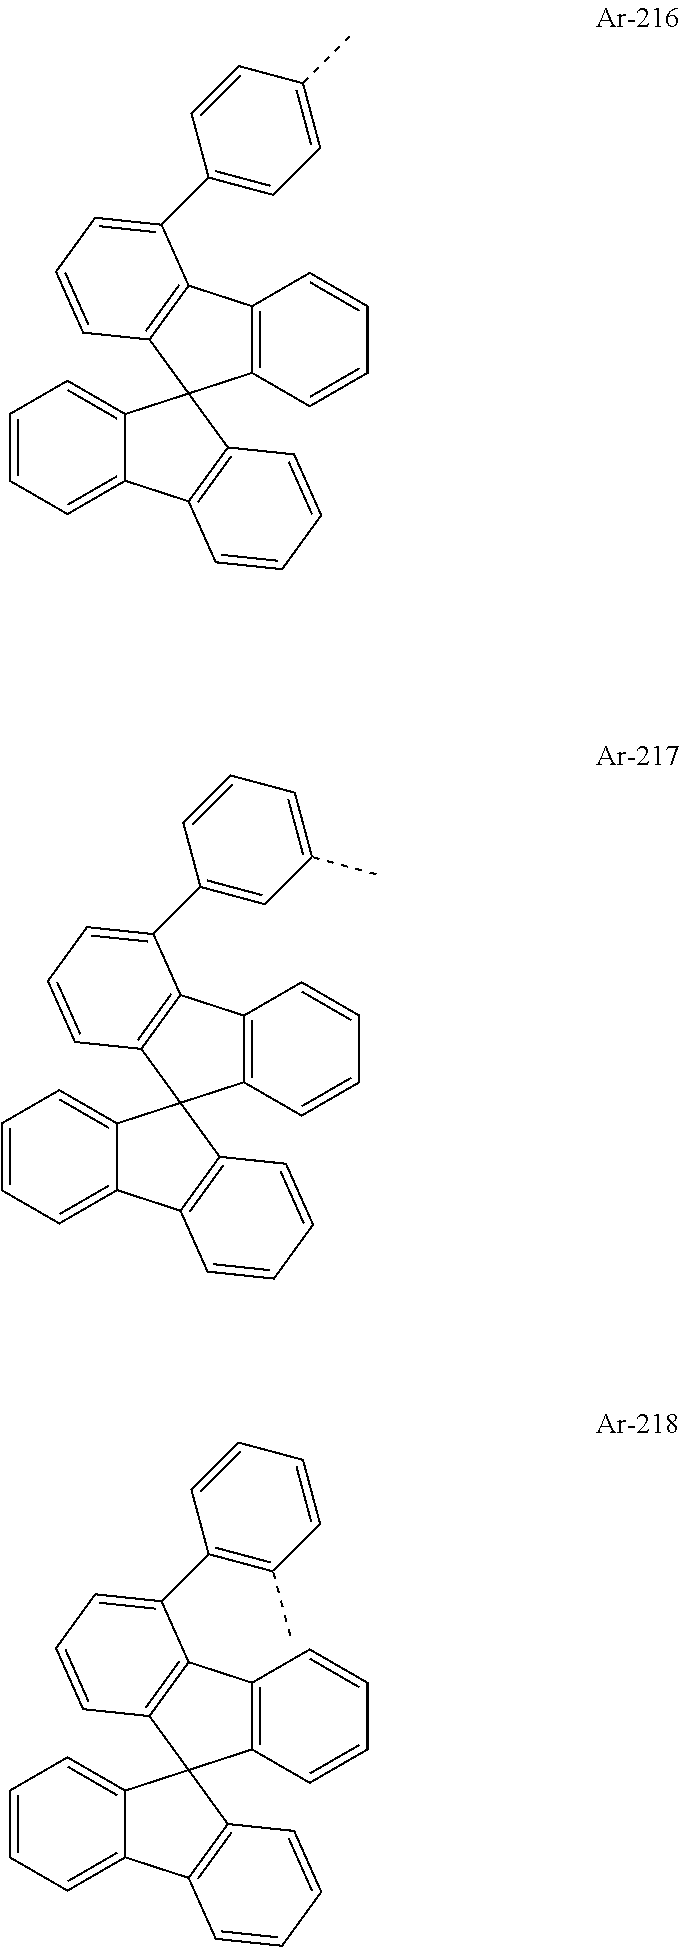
C1=CC=C2C(=C1)C1(C3=C2C=CC=C3)C2=C(C3=C1C=CC=C3C1=CC=C(C)C=C1)C=CC=C2.C1=CC=C2C(=C1)C1(C3=C2C=CC=C3)C2=C(C3=C1C=CC=C3C1=CC(C)=CC=C1)C=CC=C2.C1=CC=C2C(=C1)C1(C3=C2C=CC=C3)C2=C(C3=C1C=CC=C3C1=C(C)C=CC=C1)C=CC=C2
